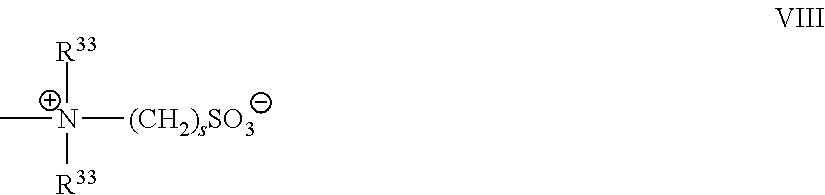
C[N+]([(CH2)sSO3])([R33])[R33]
